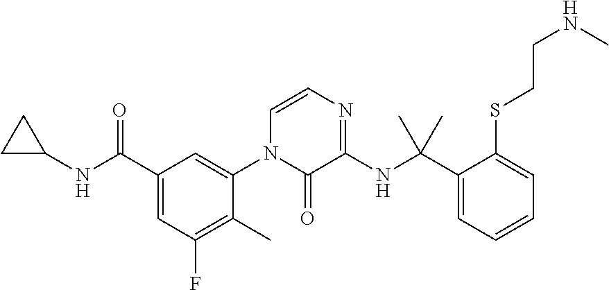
C1=CN=C(NC(C2=CC=CC=C2SCCNC)(C)C)C(=O)N1C1=CC(C(NC2CC2)=O)=CC(F)=C1C
